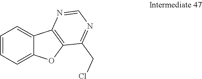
C1=CC=C2C(=C1)C1=C(O2)C(CCl)=NC=N1
